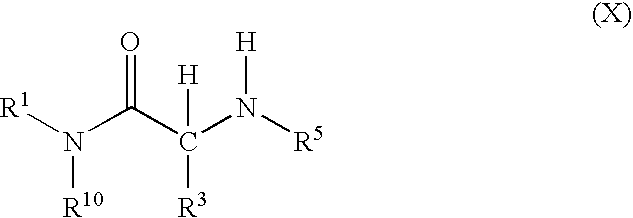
[R1]N(C(C(N([R5])[H])([R3])[H])=O)[R10]
